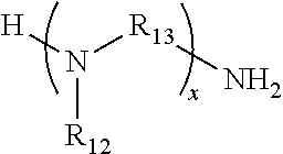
N([R13]N)([H])[R12]
